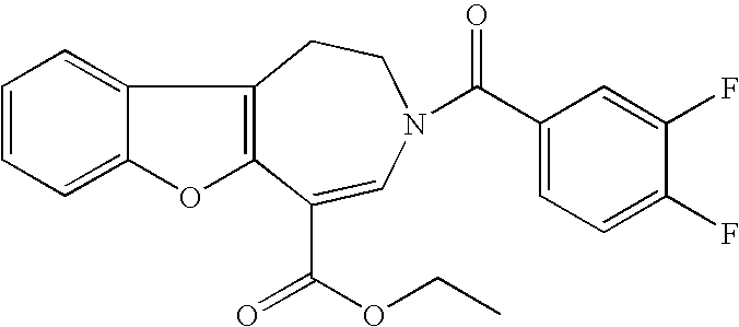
C12=CC=CC=C1OC1=C2CCN(C(C2=CC=C(F)C(F)=C2)=O)C=C1C(=O)OCC
